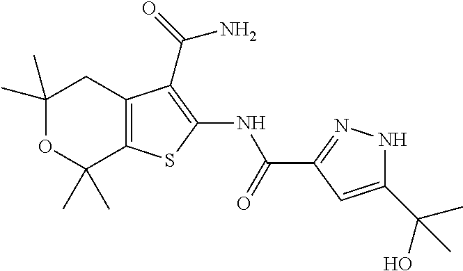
C1(C)(C)OC(C)(C)C2=C(C1)C(C(N)=O)=C(NC(=O)C1=NNC(C(C)(O)C)=C1)S2
